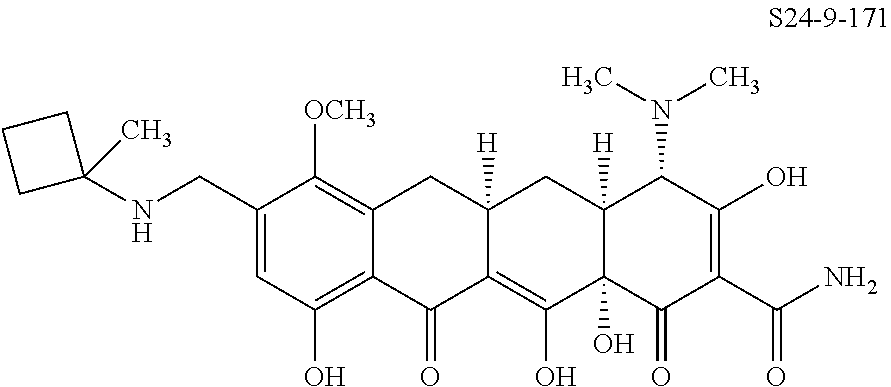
C1(CNC2(C)CCC2)=CC(O)=C2C(=C1[OCH3])CC1([H])C(=C(O)C3(O)C([H])(C1)C(N(C)C)C(O)=C(C(N)=O)C3=O)C2=O
